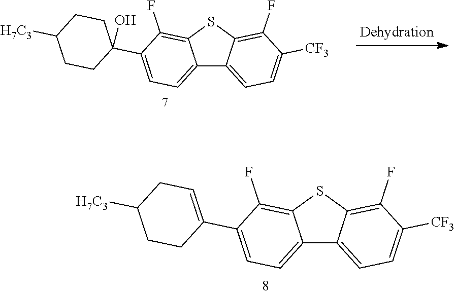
C12=CC=C(C3=CCC([H7C3])CC3)C(F)=C1SC1=C(F)C([CF3])=CC=C21.C12=CC=C(C3(O)CCC([H7C3])CC3)C(F)=C1SC1=C(F)C([CF3])=CC=C21
